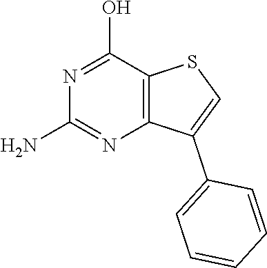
N1=C(O)C2=C(N=C1N)C(C1=CC=CC=C1)=CS2
